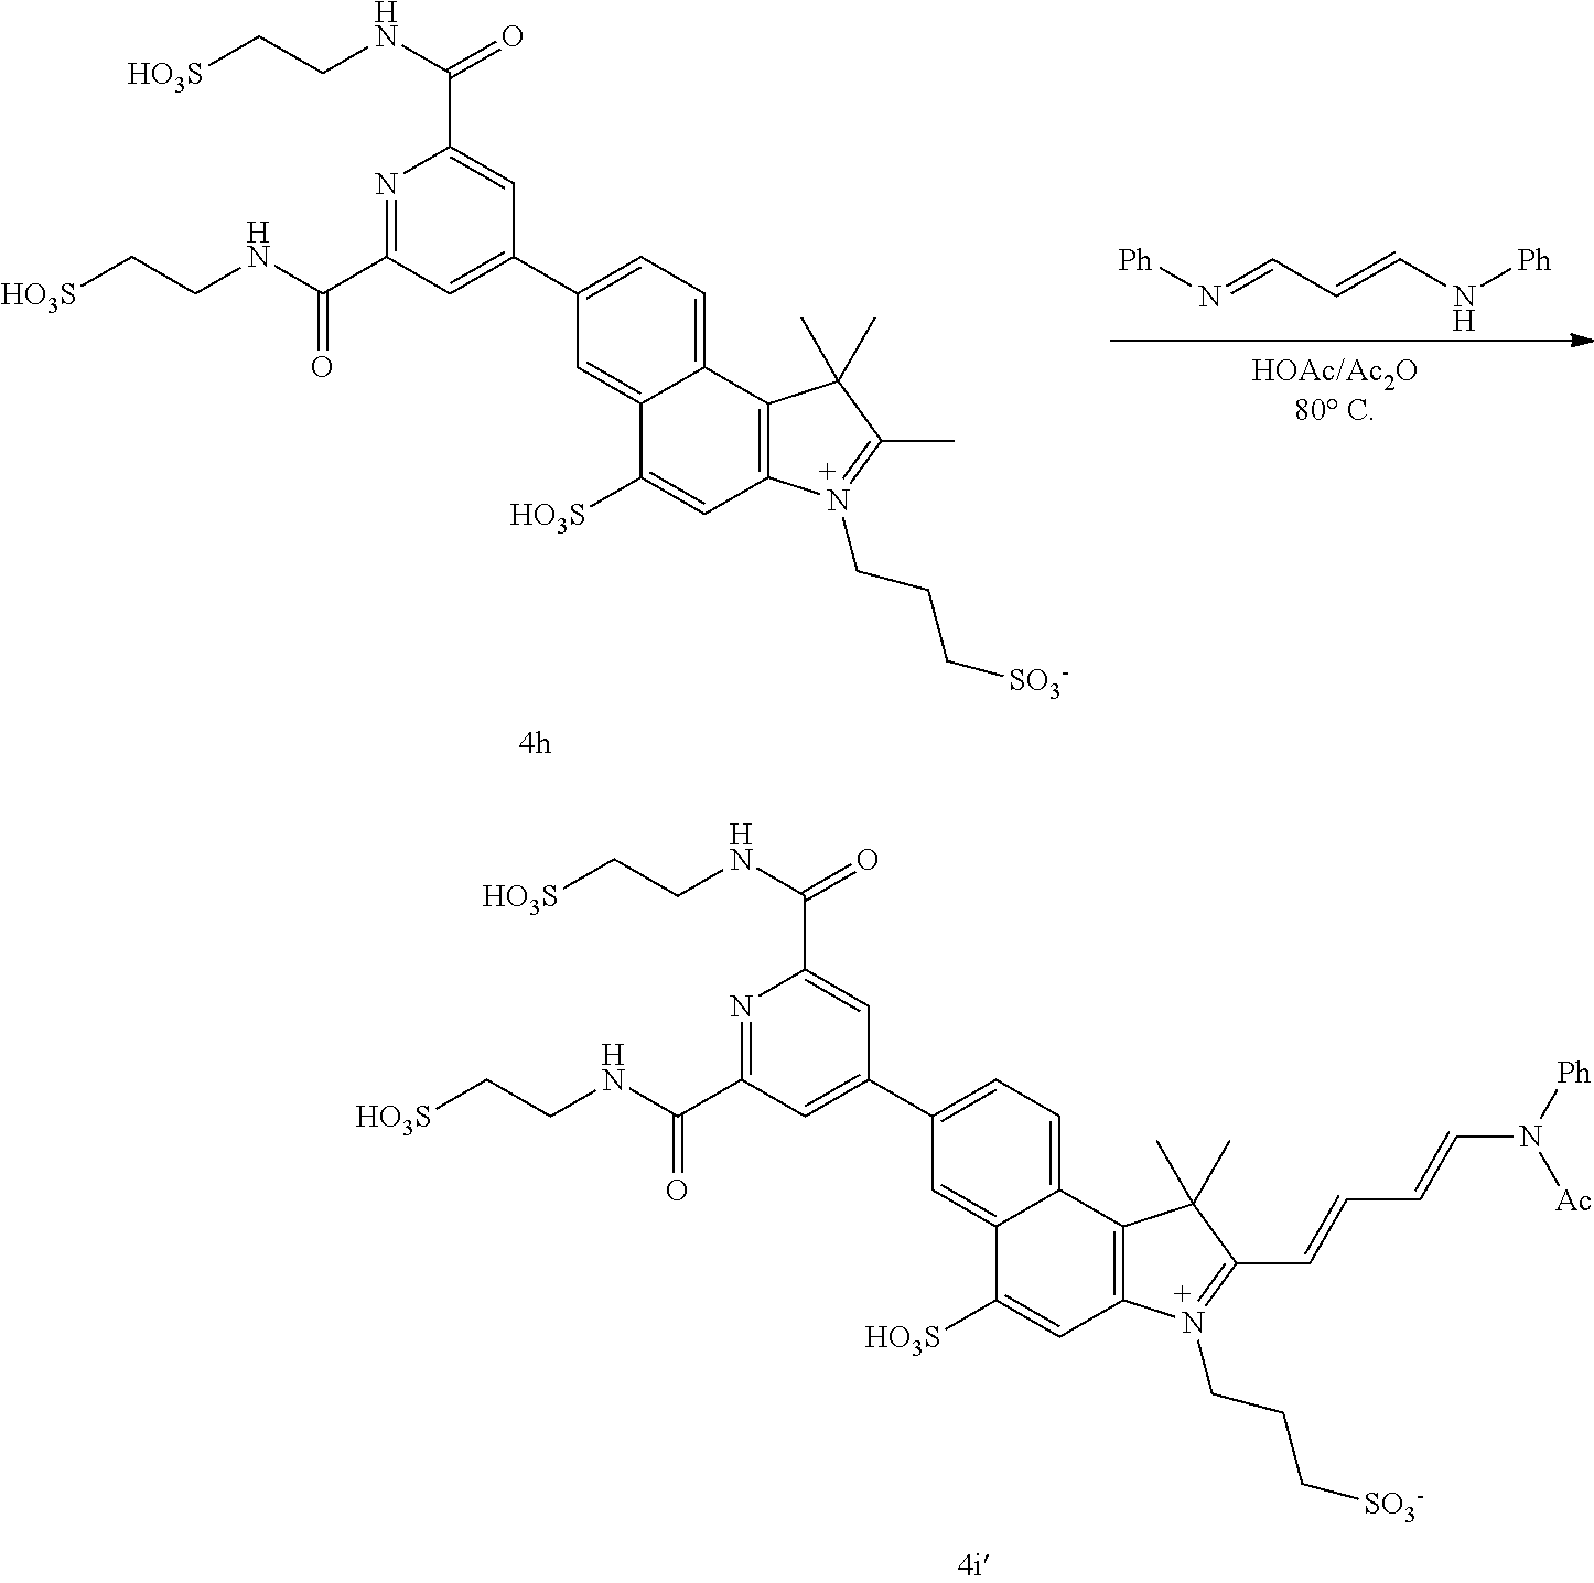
N1=C(C(NCC[HO3S])=O)C=C(C2=CC=C3C(=C2)C([HO3S])=CC2=C3C(C)(C)C(C=CC=CN([Ph])[Ac])=N2CCC[SO3-])C=C1C(NCC[HO3S])=O.N1=C(C(NCC[HO3S])=O)C=C(C2=CC=C3C(=C2)C([HO3S])=CC2=C3C(C)(C)C(C)=N2CCC[SO3-])C=C1C(NCC[HO3S])=O.N(=CC=CN[Ph])[Ph]
